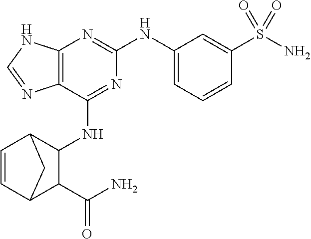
C12=C(N=C(NC3=CC=CC(S(N)(=O)=O)=C3)N=C1NC1C3C=CC(C1C(N)=O)C3)NC=N2
